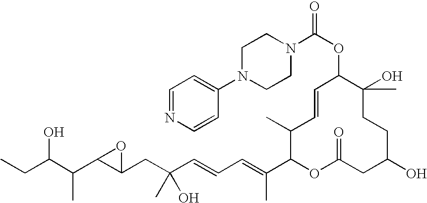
CCC(C(C1C(CC(C=CC=C(C2OC(=O)CC(O)CCC(O)(C)C(OC(N3CCN(C4=CC=NC=C4)CC3)=O)C=CC2C)C)(O)C)O1)C)O
